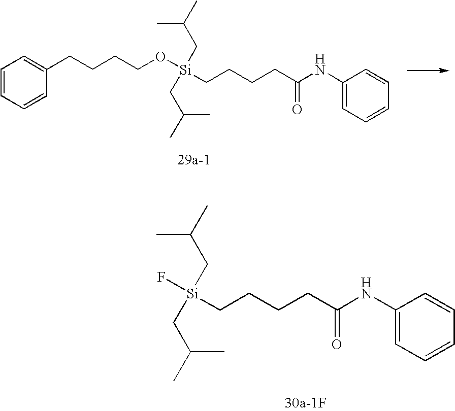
C(CCCC(NC1=CC=CC=C1)=O)[Si](CC(C)C)(CC(C)C)OCCCCC1=CC=CC=C1.C(CCCC(NC1=CC=CC=C1)=O)[Si](CC(C)C)(CC(C)C)F
